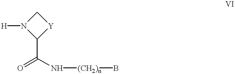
C1N([H])C(C(=O)N[(CH2)n]B)[Y]1
